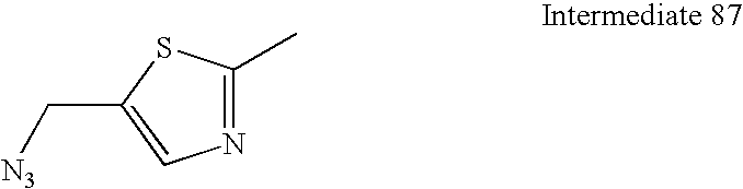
N1=C(C)SC(C[N3])=C1
